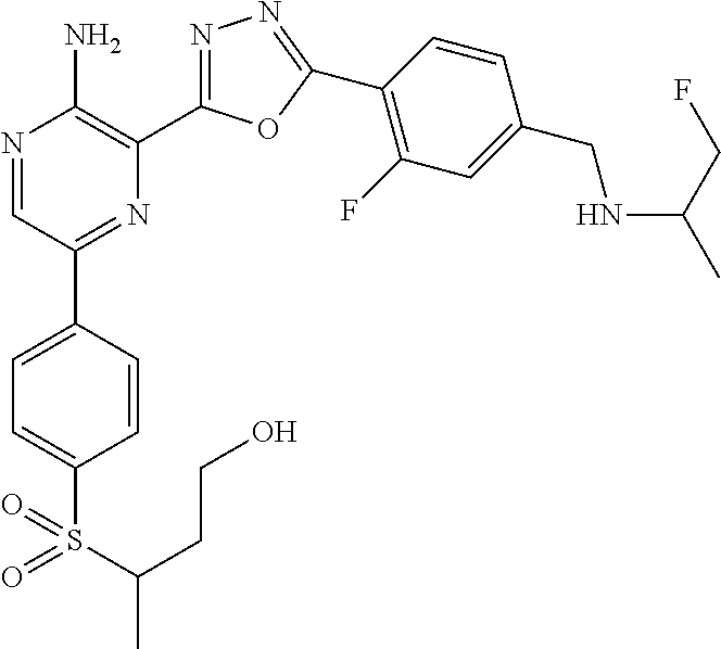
N1=CC(C2=CC=C(S(C(CCO)C)(=O)=O)C=C2)=NC(C2=NN=C(C3=C(F)C=C(CNC(C)CF)C=C3)O2)=C1N
